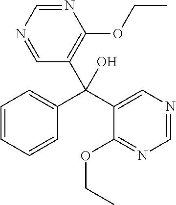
C1(C(C2=CN=CN=C2OCC)(C2=C(OCC)N=CN=C2)O)=CC=CC=C1
